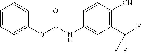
C1=CC=C(OC(NC2=CC(C(F)(F)F)=C([CN])C=C2)=O)C=C1
